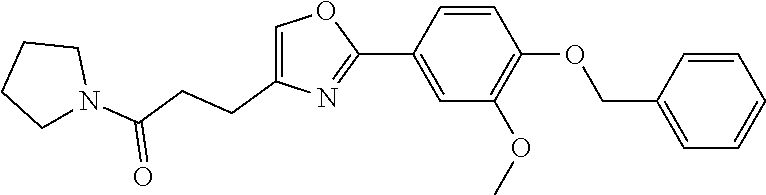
C1(C2=CC(OC)=C(OCC3=CC=CC=C3)C=C2)=NC(CCC(N2CCCC2)=O)=CO1
